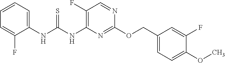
C1(F)=C(NC(NC2=CC=CC=C2F)=S)N=C(OCC2=CC=C(OC)C(F)=C2)N=C1
